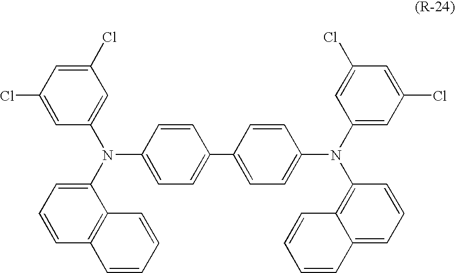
C1=C(Cl)C=C(Cl)C=C1N(C1=CC=CC2=C1C=CC=C2)C1=CC=C(C2=CC=C(N(C3=C4C(=CC=C3)C=CC=C4)C3=CC(Cl)=CC(Cl)=C3)C=C2)C=C1
